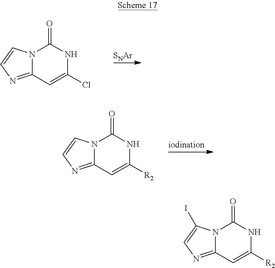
[SNAr].N12C(=NC=C1)C=C(Cl)NC2=O.N12C(=NC=C1)C=C([R2])NC2=O.N12C(=NC=C1I)C=C([R2])NC2=O
